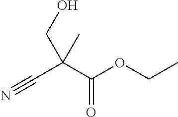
C(C(C(OCC)=O)(CO)C)#N
